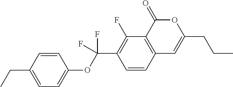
C1=CC2=C(C(F)=C1C(OC1=CC=C(CC)C=C1)(F)F)C(=O)OC(CCC)=C2
